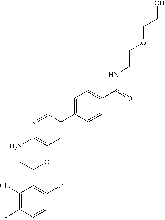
C1(Cl)=C(F)C=CC(Cl)=C1C(C)OC1=C(N)N=CC(C2=CC=C(C(=O)NCCOCCO)C=C2)=C1
